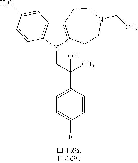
C12=C(N(CC(C3=CC=C(F)C=C3)(O)C)C3=C1C=C(C)C=C3)CCN(CC)CC2
